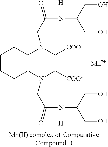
C1CCC(N(C[COO-])CC(=O)N(C(CO)CO)[H])C(N(C[COO-])CC(=O)N(C(CO)CO)[H])C1.[Mn]
